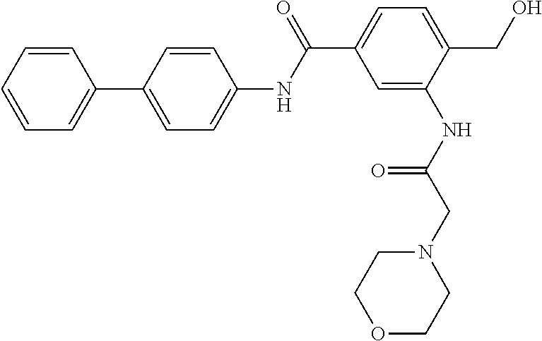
C1=CC=CC=C1C1=CC=C(NC(C2=CC=C(CO)C(NC(CN3CCOCC3)=O)=C2)=O)C=C1
